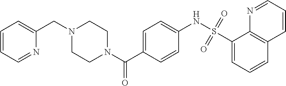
C(N1CCN(C(C2=CC=C(NS(C3=CC=CC4=C3N=CC=C4)(=O)=O)C=C2)=O)CC1)C1=CC=CC=N1
